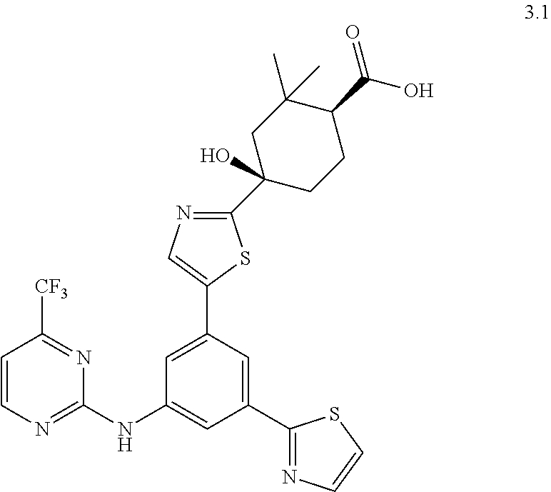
C1=CN=C(NC2=CC(C3=NC=CS3)=CC(C3=CN=C(C4(O)CCC(C(O)=O)C(C)(C)C4)S3)=C2)N=C1[CF3]
